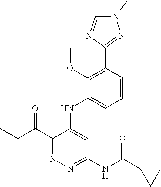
C1(C(CC)=O)=NN=C(NC(C2CC2)=O)C=C1NC1=CC=CC(C2=NN(C)C=N2)=C1OC
